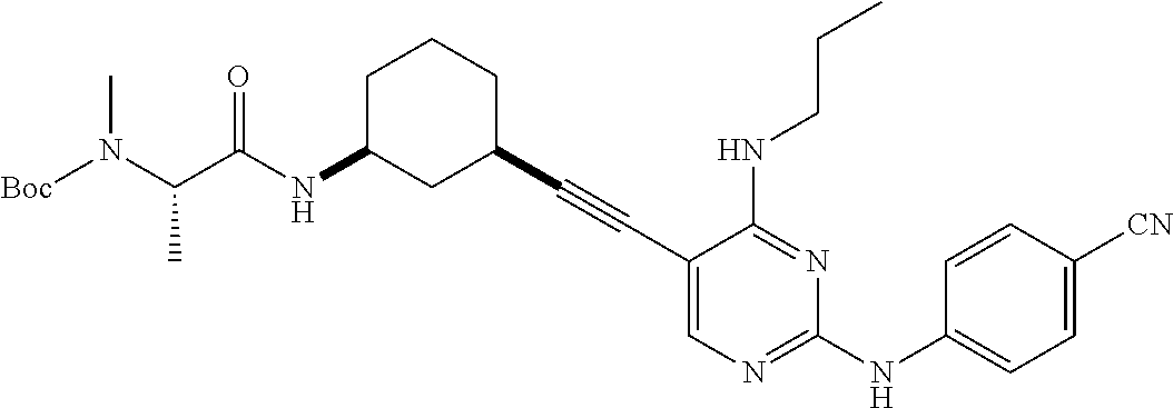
C1(C#CC2CCCC(NC(=O)C(N(C)[Boc])C)C2)=CN=C(NC2=CC=C([CN])C=C2)N=C1NCCC
